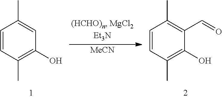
C1=CC(C)=C(O)C=C1C.[MeCN].C1=CC(C)=C(O)C(C=O)=C1C
